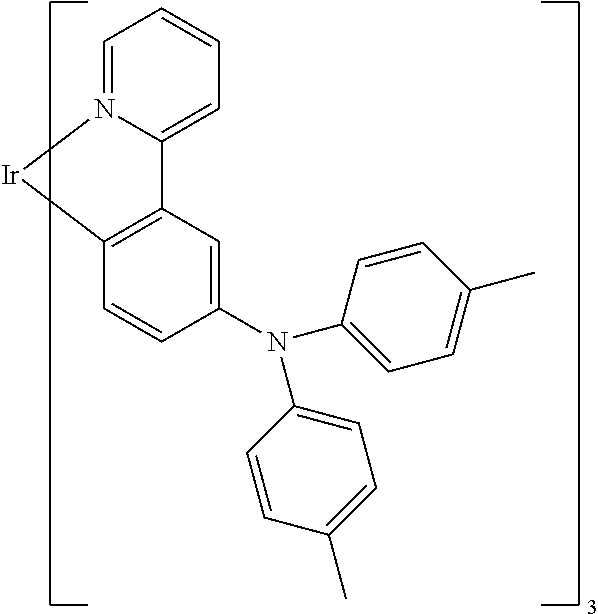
C12=CC=CC=N1[Ir]C1=C2C=C(N(C2=CC=C(C)C=C2)C2=CC=C(C)C=C2)C=C1
